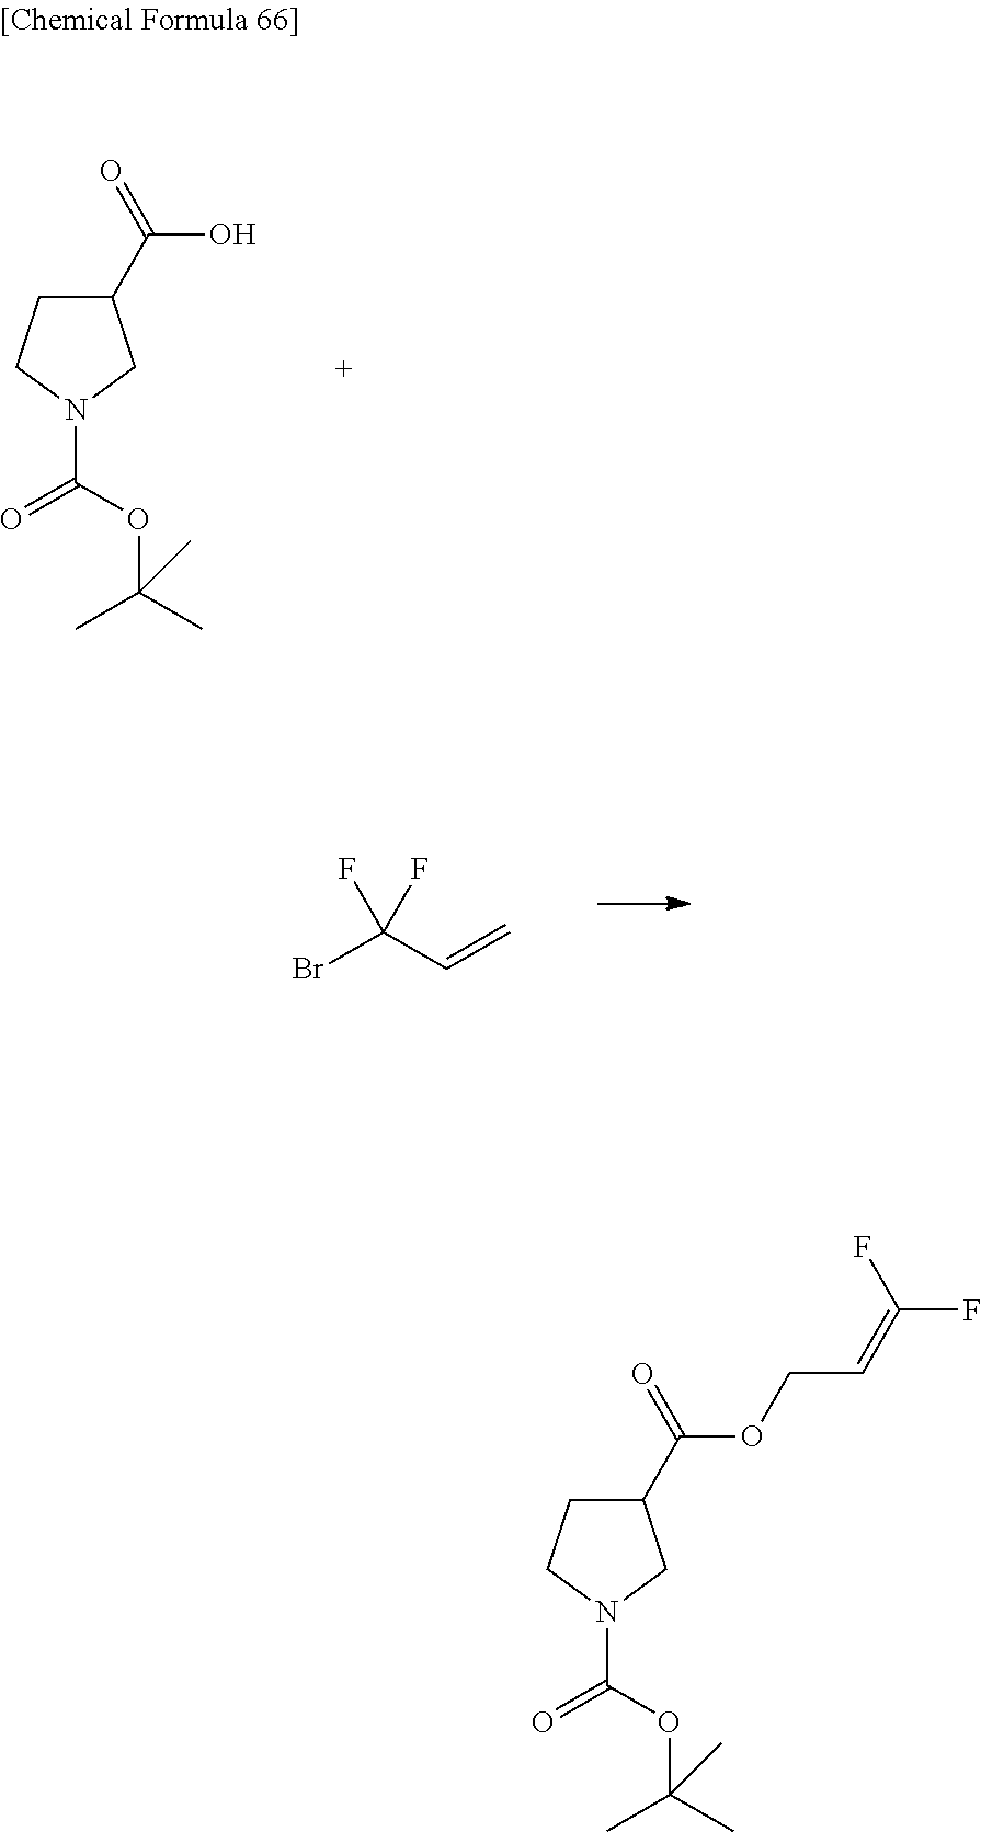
C1(C(=O)O)CCN(C(=O)OC(C)(C)C)C1.BrC(C=C)(F)F.C1(C(=O)OCC=C(F)F)CCN(C(=O)OC(C)(C)C)C1
